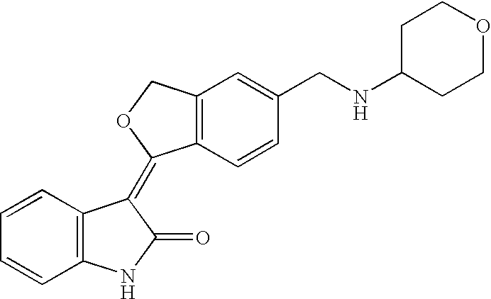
C1=CC2=C(C=C1)NC(=O)C2=C1C2=C(CO1)C=C(CNC1CCOCC1)C=C2
